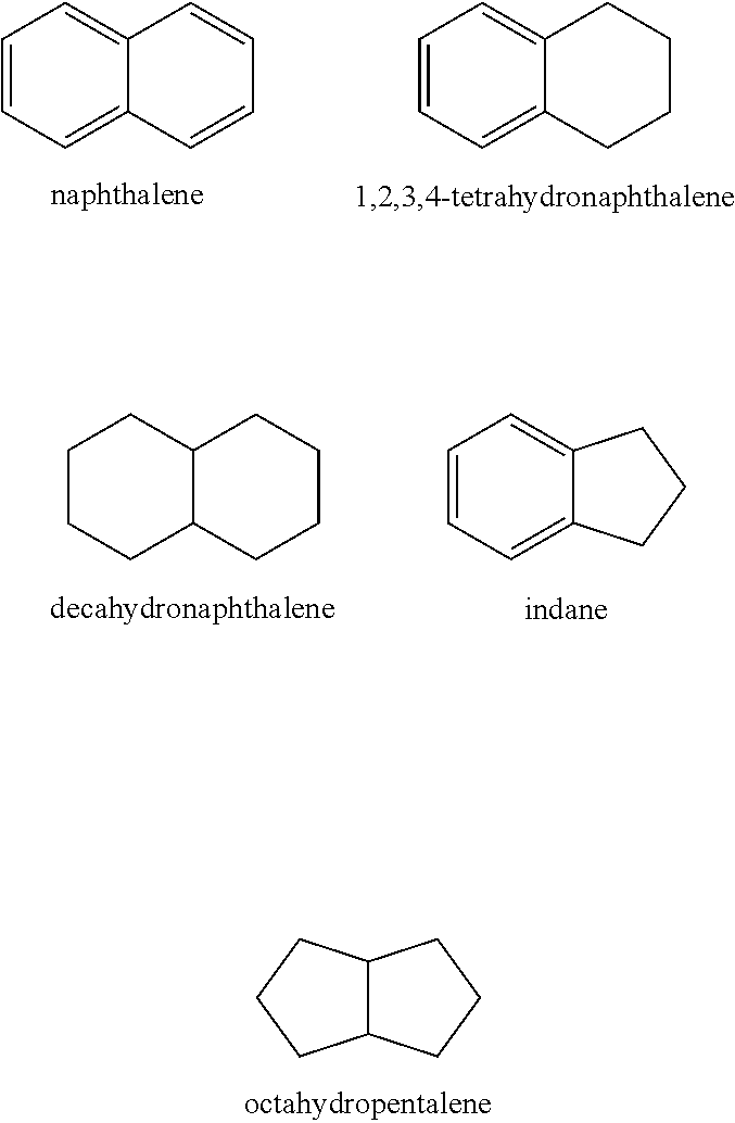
C12C(CCC1)CCC2.C1=CC=C2C(=C1)C=CC=C2.C1=CC=C2C(=C1)CCCC2.C1CCC2C(C1)CCCC2.C1=CC=C2C(=C1)CCC2
